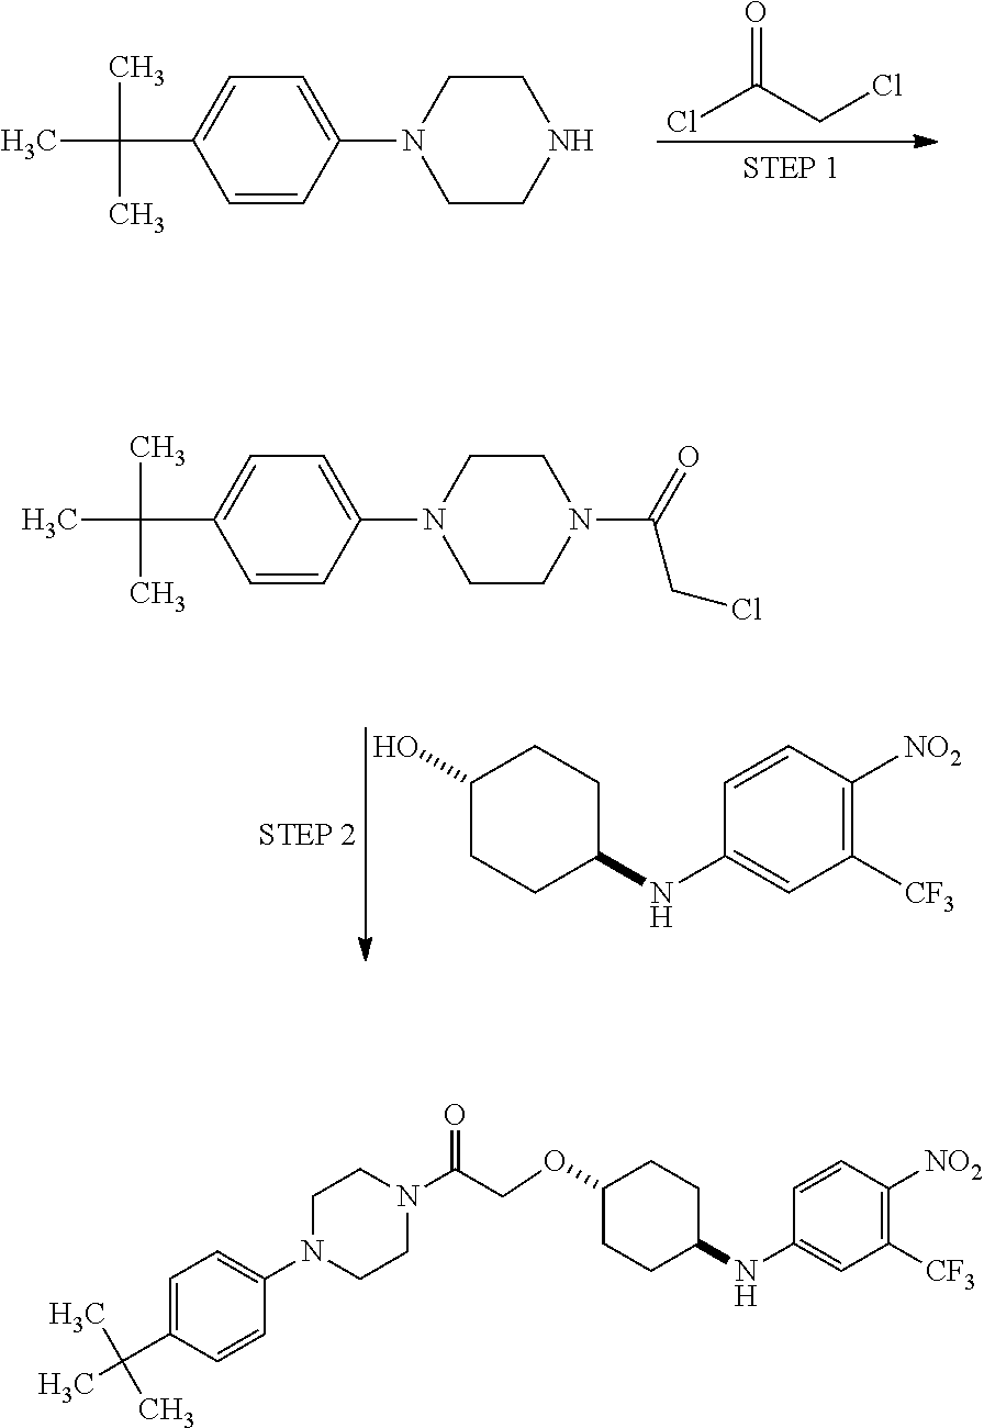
ClC(CCl)=O.C1=CC(N2CCNCC2)=CC=C1C(C)(C)C.C1([CF3])=C([NO2])C=CC(NC2CCC(O)CC2)=C1.C1=CC(N2CCN(C(=O)CCl)CC2)=CC=C1C(C)(C)C.C1([CF3])=C([NO2])C=CC(NC2CCC(OCC(N3CCN(C4=CC=C(C(C)(C)C)C=C4)CC3)=O)CC2)=C1
